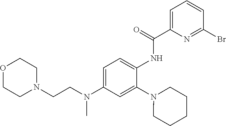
C1=C(N(CCN2CCOCC2)C)C=C(N2CCCCC2)C(NC(C2=CC=CC(Br)=N2)=O)=C1
